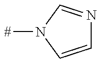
C1=CN([#])C=N1
